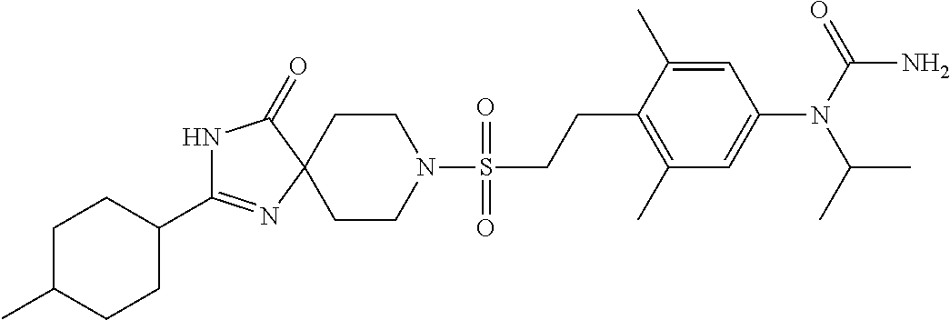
N1C(C2CCC(C)CC2)=NC2(C1=O)CCN(S(CCC1=C(C)C=C(N(C(C)C)C(=O)N)C=C1C)(=O)=O)CC2
